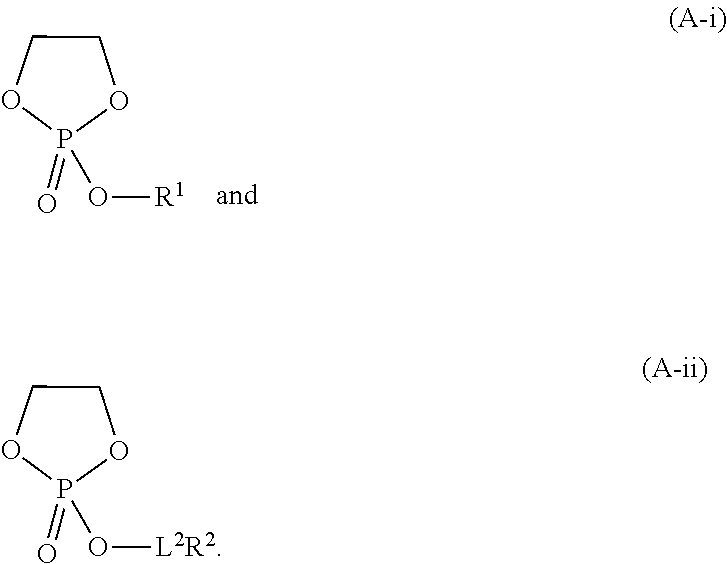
O1P(=O)(O[R1])OCC1.O1P(=O)(O[L2R2])OCC1
